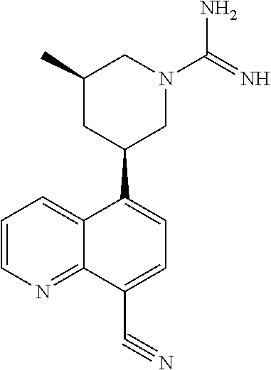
C1(C)CC(C2=CC=C(C#N)C3=NC=CC=C23)CN(C(N)=N)C1
